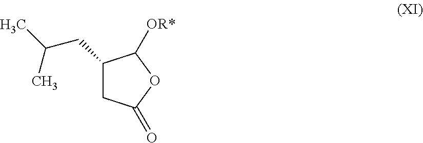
C1(CC(C)C)CC(=O)OC1[OR*]
